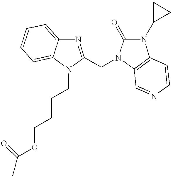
C12=CC=CC=C1N(CCCCOC(C)=O)C(CN1C(=O)N(C3CC3)C3=C1C=NC=C3)=N2
